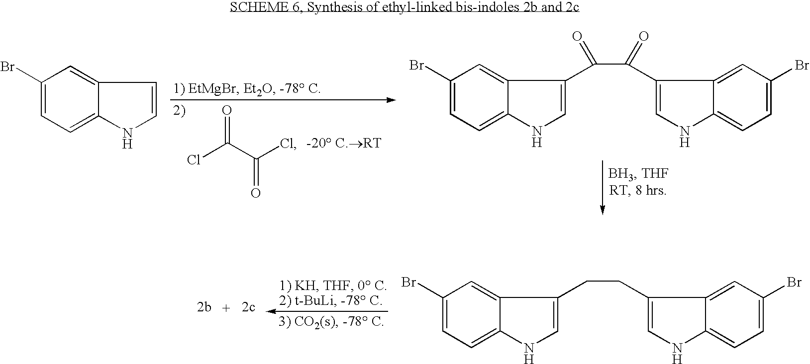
C1(Br)=CC=C2C(=C1)C(CCC1=CNC3=CC=C(Br)C=C13)=CN2.ClC(C(Cl)=O)=O.C1(Br)=CC=C2C(=C1)C=CN2.C1(Br)=CC=C2C(=C1)C(C(C(C1=CNC3=CC=C(Br)C=C13)=O)=O)=CN2
